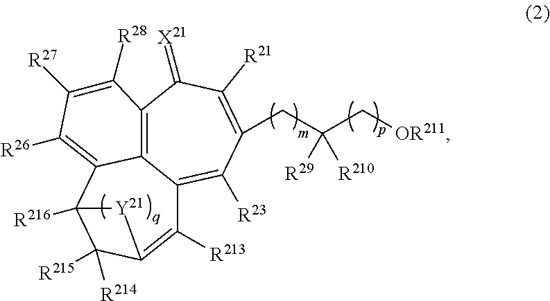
C12=C3C(=[X21])C([R21])=C(CC(C[OR211])([R29])[R210])C([R23])=C1C([R213])=C1C([R215])([R214])C([R216])(C2=C([R26])C([R27])=C3[R28])[Y21]1
